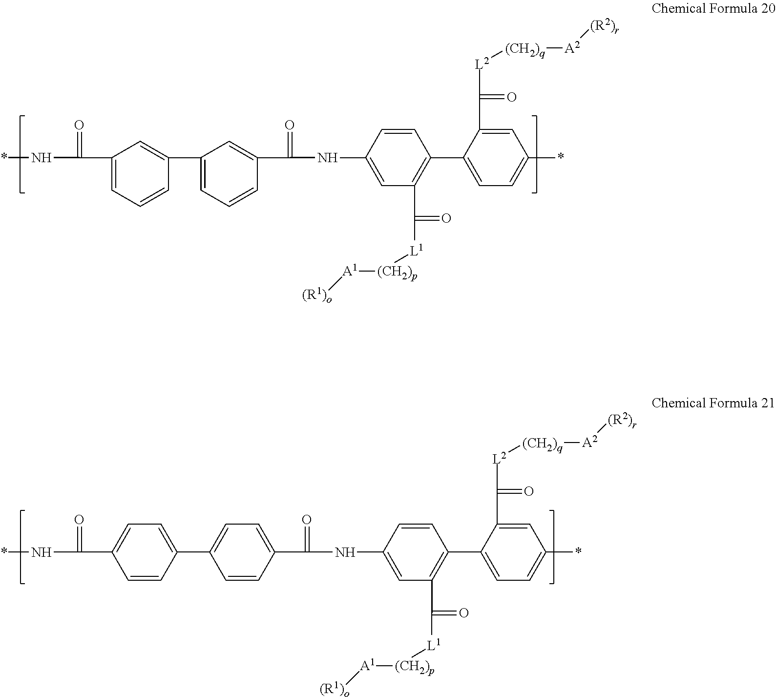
C(=O)(NC1=CC(C(=O)[L1][(CH2)p][A1][(R1)o])=C(C2=CC=C(*)C=C2C(=O)[L2][(CH2)q][A2][(R2)r])C=C1)C1=CC(C2=CC(C(=O)N*)=CC=C2)=CC=C1.C(=O)(NC1=CC(C(=O)[L1][(CH2)p][A1][(R1)o])=C(C2=CC=C(*)C=C2C(=O)[L2][(CH2)q][A2][(R2)r])C=C1)C1=CC=C(C2=CC=C(C(=O)N*)C=C2)C=C1
